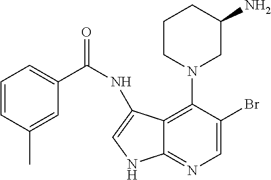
C12=C(N3CC(N)CCC3)C(Br)=CN=C1NC=C2NC(=O)C1=CC=CC(C)=C1
